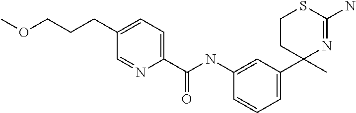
C1(NC(C2=CC=C(CCCOC)C=N2)=O)=CC(C2(C)N=C(N)SCC2)=CC=C1
